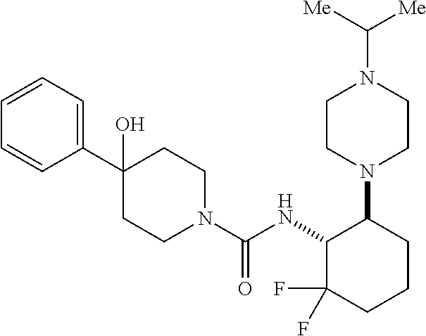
C1(C2(O)CCN(C(NC3C(F)(F)CCCC3N3CCN(C([Me])[Me])CC3)=O)CC2)=CC=CC=C1
